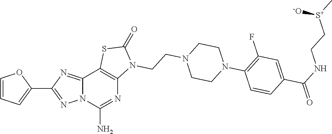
C1=CC=C(C2=NN3C(=N2)C2=C(N=C3N)N(CCN3CCN(C4=C(F)C=C(C(NCC[S+](C)[-O])=O)C=C4)CC3)C(=O)S2)O1
